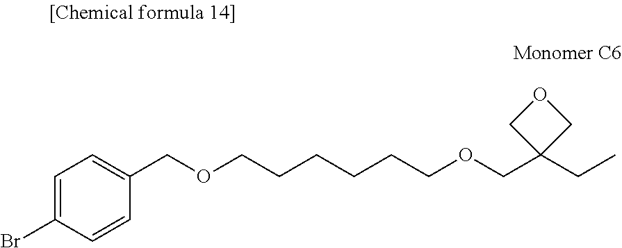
C1=C(Br)C=CC(COCCCCCCOCC2(CC)COC2)=C1
